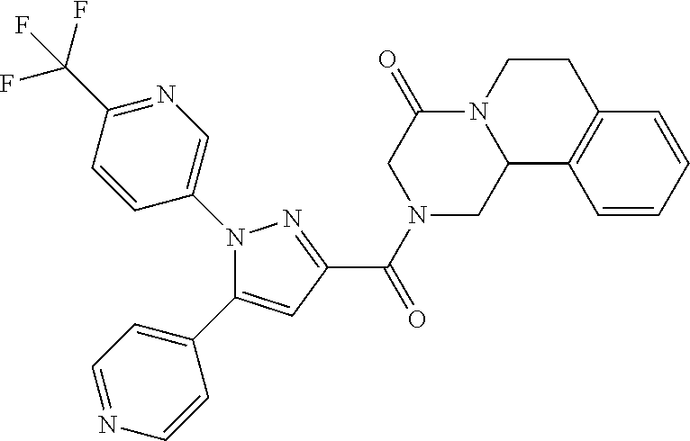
C1(C(N2CC3N(C(=O)C2)CCC2=C3C=CC=C2)=O)=NN(C2=CN=C(C(F)(F)F)C=C2)C(C2=CC=NC=C2)=C1
